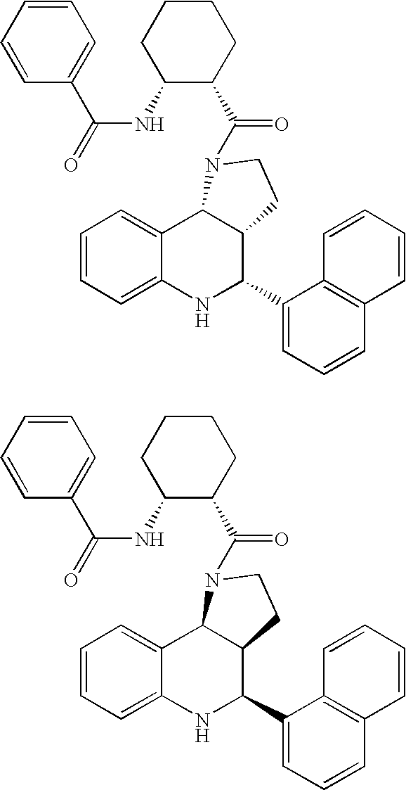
C1=CC=C2C(=C1)C1C(C(C3=CC=CC4=C3C=CC=C4)N2)CCN1C(=O)C1C(NC(=O)C2=CC=CC=C2)CCCC1.C1=CC=C2C(=C1)C1C(C(C3=CC=CC4=C3C=CC=C4)N2)CCN1C(=O)C1C(NC(=O)C2=CC=CC=C2)CCCC1
